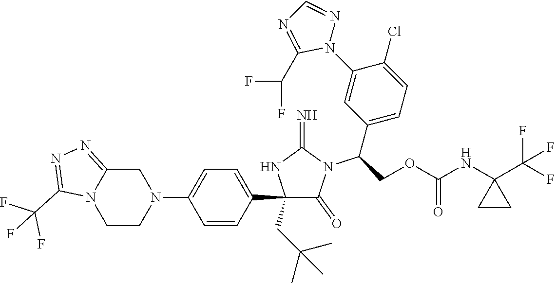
C1(C2=CC=C(N3CC4=NN=C(C(F)(F)F)N4CC3)C=C2)(CC(C)(C)C)C(=O)N(C(C2=CC=C(Cl)C(N3N=CN=C3C(F)F)=C2)COC(NC2(C(F)(F)F)CC2)=O)C(=N)N1
